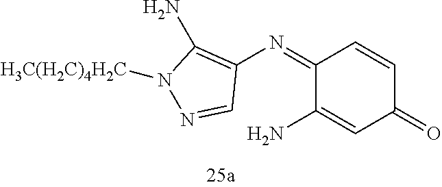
C1(N=C2C(N)=CC(=O)C=C2)=C(N)N([H3C(H2C)4H2C])N=C1
